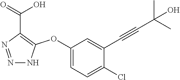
C1(OC2=C(C(=O)O)N=NN2)=CC=C(Cl)C(C#CC(C)(C)O)=C1
